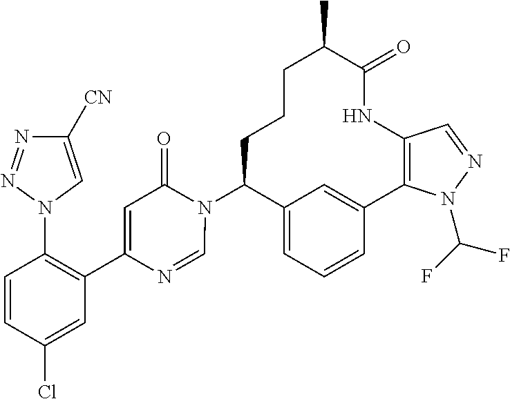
C12=CC=CC(=C1)C1=C(NC(=O)C(C)CCCC2N2C(=O)C=C(C3=C(N4C=C([CN])N=N4)C=CC(Cl)=C3)N=C2)C=NN1C(F)F
